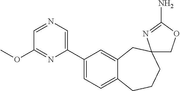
C1(C2=CN=CC(OC)=N2)=CC=C2C(=C1)CC1(CCC2)COC(N)=N1
